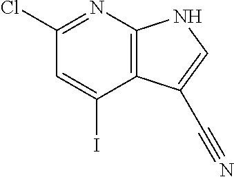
ClC1=NC2=C(C(I)=C1)C(C#N)=CN2
